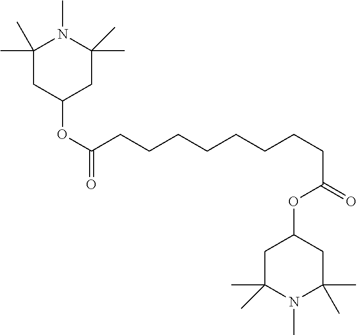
C1(OC(=O)CCCCCCCCC(=O)OC2CC(C)(C)N(C)C(C)(C)C2)CC(C)(C)N(C)C(C)(C)C1
